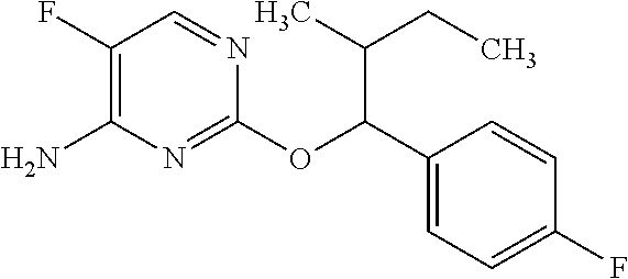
C1(F)=C(N)N=C(OC(C2=CC=C(F)C=C2)C(C)CC)N=C1
